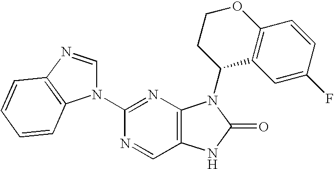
C12=C(N=C(N3C=NC4=C3C=CC=C4)N=C1)N(C1C3=C(OCC1)C=CC(F)=C3)C(=O)N2
